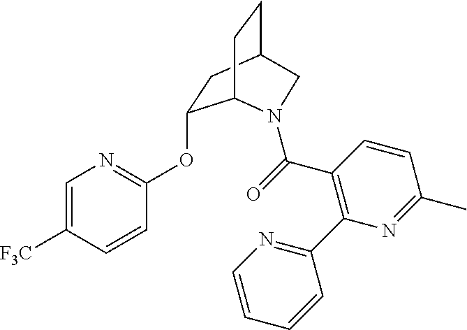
C1=C([F3C])C=CC(OC2CC3CCC2N(C(C2=C(C4=NC=CC=C4)N=C(C)C=C2)=O)C3)=N1
